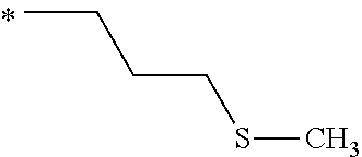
S(CCCC)C
